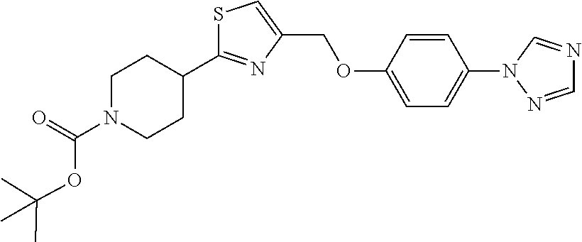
S1C(C2CCN(C(=O)OC(C)(C)C)CC2)=NC(COC2=CC=C(N3C=NC=N3)C=C2)=C1
